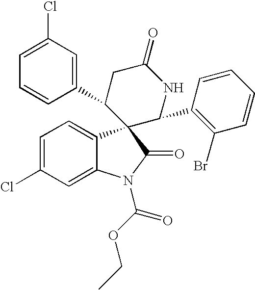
C1(C2CC(=O)NC(C3=C(Br)C=CC=C3)C23C2=CC=C(Cl)C=C2N(C(=O)OCC)C3=O)=CC(Cl)=CC=C1
